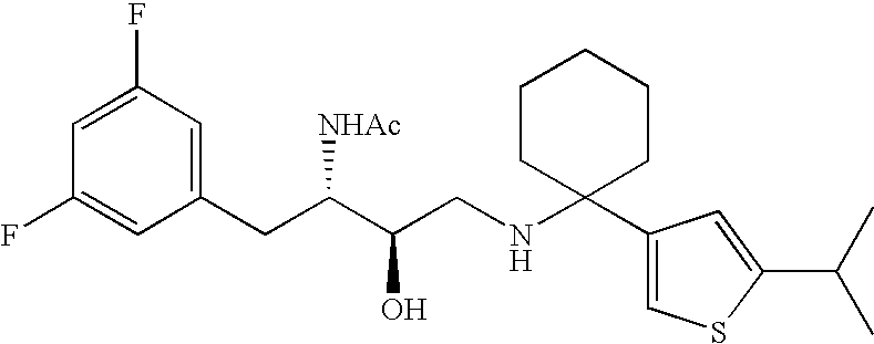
C1=C(F)C=C(CC(C(CNC2(C3=CSC(C(C)C)=C3)CCCCC2)O)[NHAc])C=C1F
